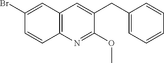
C1(Br)=CC2=C(C=C1)N=C(OC)C(CC1=CC=CC=C1)=C2
